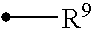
[R9]C
